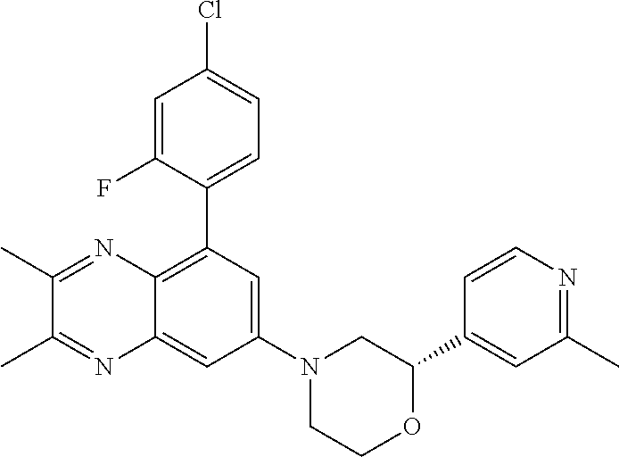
C1(C2=CC(C)=NC=C2)OCCN(C2=CC(C3=CC=C(Cl)C=C3F)=C3C(=C2)N=C(C)C(C)=N3)C1
